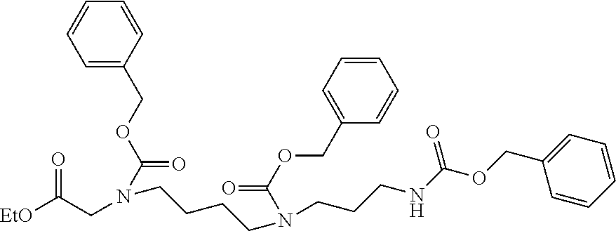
O=C(CN(CCCCN(CCCNC(OCC1=CC=CC=C1)=O)C(OCC1=CC=CC=C1)=O)C(OCC1=CC=CC=C1)=O)[EtO]
